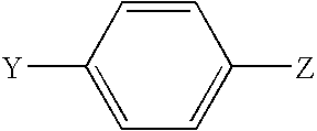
C1=CC([Y])=CC=C1[Z]
